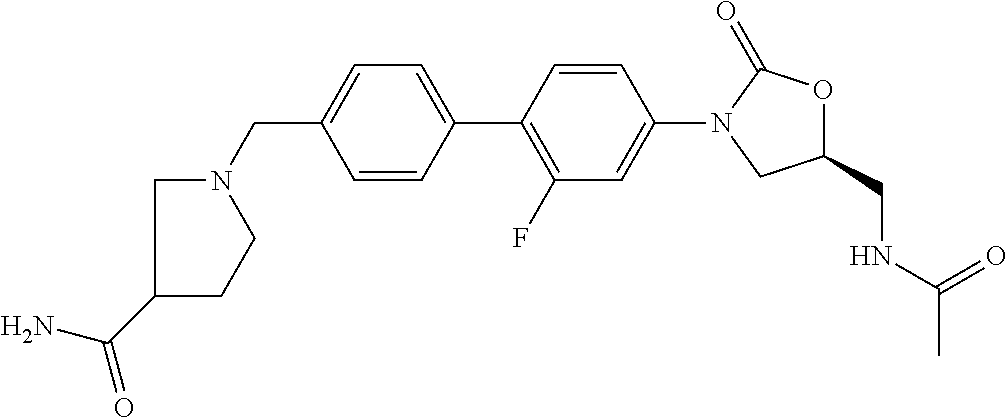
C1(CN2CC(C(N)=O)CC2)=CC=C(C2=C(F)C=C(N3CC(CNC(C)=O)OC3=O)C=C2)C=C1
